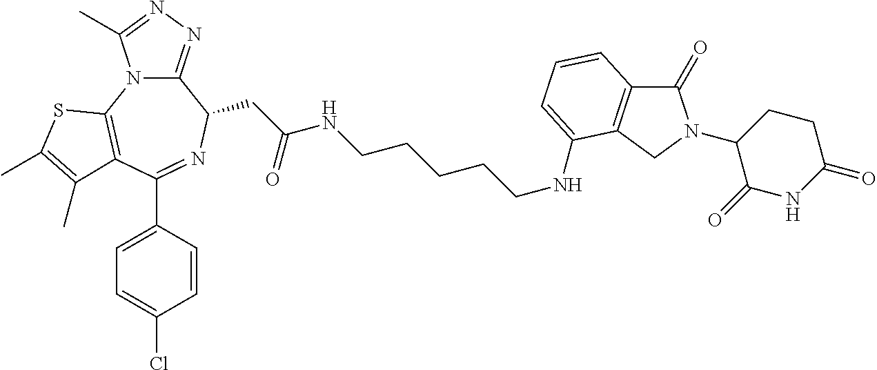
C1=CC(C2=NC(CC(NCCCCCNC3=CC=CC4=C3CN(C3C(=O)NC(=O)CC3)C4=O)=O)C3=NN=C(C)N3C3=C2C(C)=C(C)S3)=CC=C1Cl
